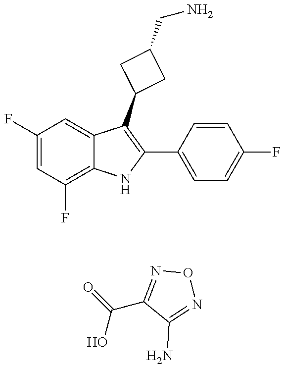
C1(F)=CC(F)=C2C(=C1)C(C1CC(CN)C1)=C(C1=CC=C(F)C=C1)N2.OC(=O)C1=NON=C1N
